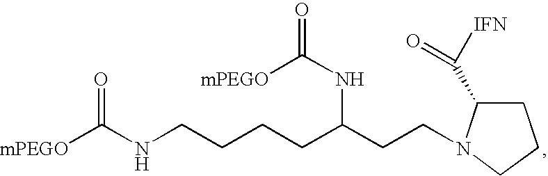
[mPEGO]C(NCCCCC(CCN1C(C([IFN])=O)CCC1)NC(=O)[mPEGO])=O
